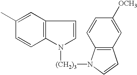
C12=C(C=C(C)C=C1)C=CN2[(CH2)3]N1C2=C(C=C1)C=C([OCH3])C=C2
